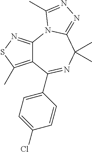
C12=C(C)SN=C1N1C(=NN=C1C)C(C)(C)N=C2C1=CC=C(Cl)C=C1
